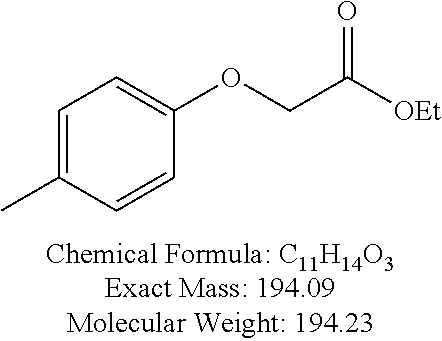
C1=C(C)C=CC(OCC([OEt])=O)=C1
